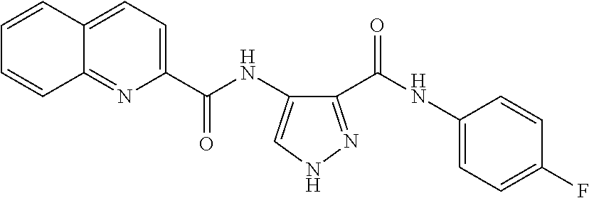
C1(C(NC2=CC=C(F)C=C2)=O)=NNC=C1NC(=O)C1=CC=C2C(=N1)C=CC=C2
